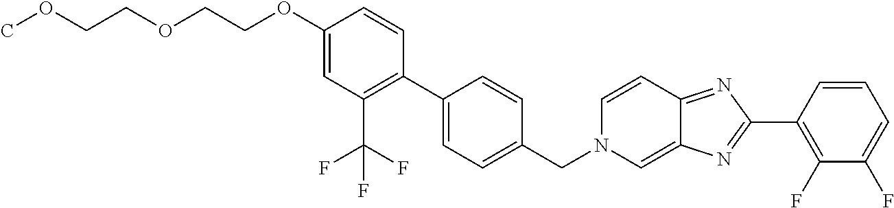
C1(OCCOCCOC)=CC(C(F)(F)F)=C(C2=CC=C(CN3C=C4C(=NC(C5=C(F)C(F)=CC=C5)=N4)C=C3)C=C2)C=C1
